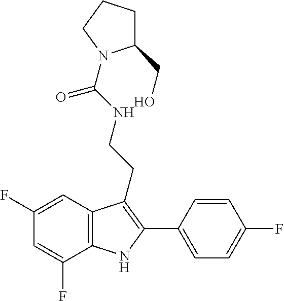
C1=C(F)C2=C(C=C1F)C(CCNC(=O)N1C(CO)CCC1)=C(C1=CC=C(F)C=C1)N2
